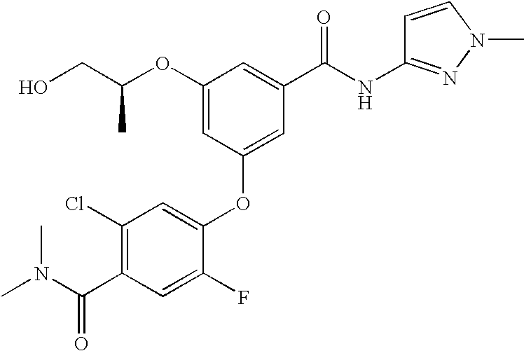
O(C1=CC(OC2=CC(Cl)=C(C(N(C)C)=O)C=C2F)=CC(C(NC2=NN(C)C=C2)=O)=C1)C(CO)C
